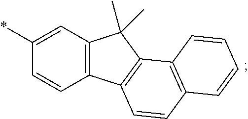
C12=C(C=C(*)C=C1)C(C)(C)C1=C2C=CC2=C1C=CC=C2
